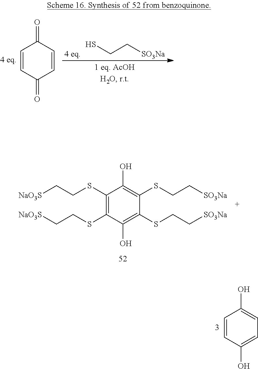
C1(SCC[NaO3S])=C(SCC[NaO3S])C(O)=C(SCC[SO3Na])C(SCC[SO3Na])=C1O.C1=CC(O)=CC=C1O.C1=CC(=O)C=CC1=O.SCC[SO3Na].[4 eq]
